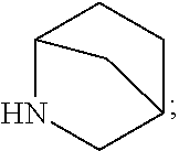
C12NCC(CC1)C2
